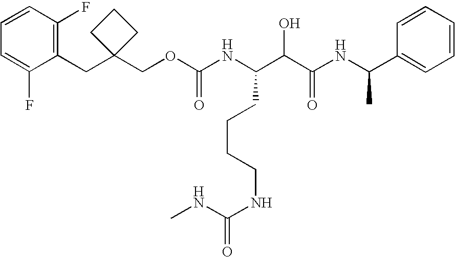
C1(CC2(COC(NC(C(C(NC(C3=CC=CC=C3)C)=O)O)CCCCNC(NC)=O)=O)CCC2)=C(F)C=CC=C1F
